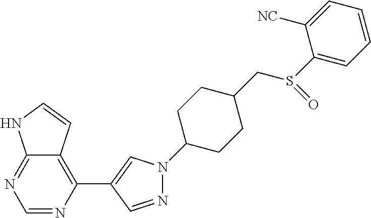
C1=NC(C2=CN(C3CCC(CS(=O)C4=CC=CC=C4[NC])CC3)N=C2)=C2C(=N1)NC=C2
